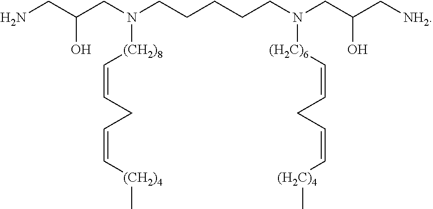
NCC(CN(CCCCCN(CC(C[NH2])O)[(H2C)6]C=CCC=C[(H2C)4]C)[(CH2)8]C=CCC=C[(CH2)4]C)O
